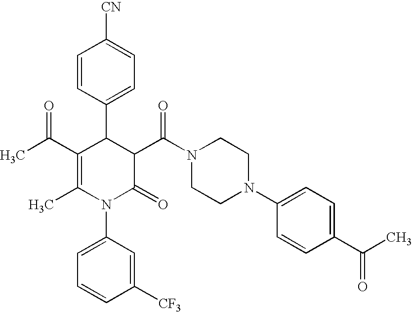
C1=CC(C2C(C(C)=O)=C(C)N(C3=CC=CC([CF3])=C3)C(=O)C2C(N2CCN(C3=CC=C(C(C)=O)C=C3)CC2)=O)=CC=C1[CN]
